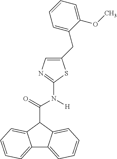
C1(CC2=CC=CC=C2OC)=CN=C(N(C(=O)C2C3=CC=CC=C3C3=CC=CC=C32)[H])S1
